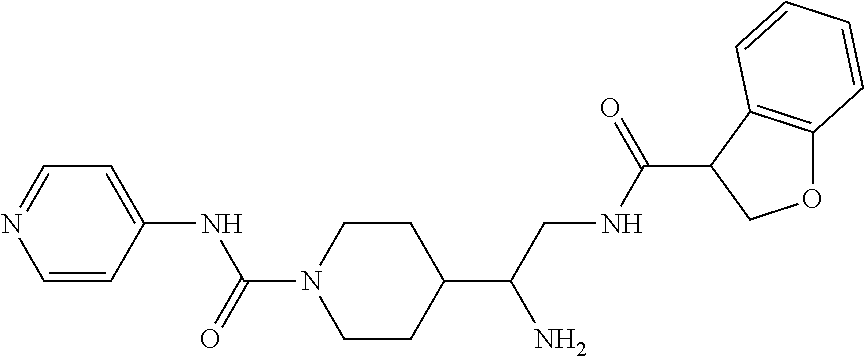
C1(C(CNC(C2COC3=C2C=CC=C3)=O)N)CCN(C(=O)NC2=CC=NC=C2)CC1
